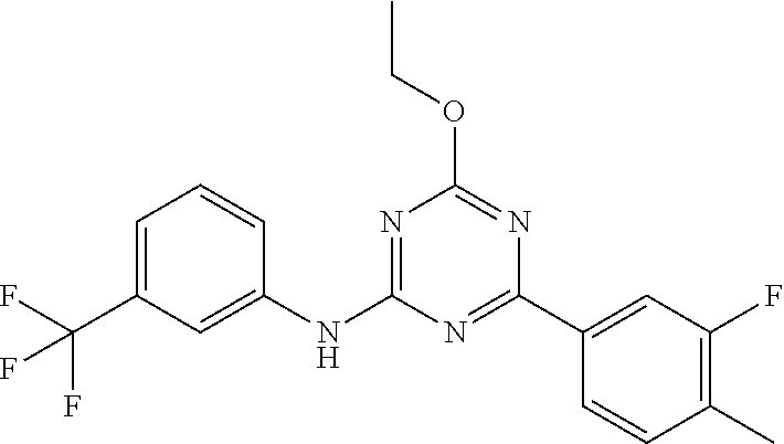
C1=C(C(F)(F)F)C=C(NC2=NC(OCC)=NC(C3=CC(F)=C(C)C=C3)=N2)C=C1
